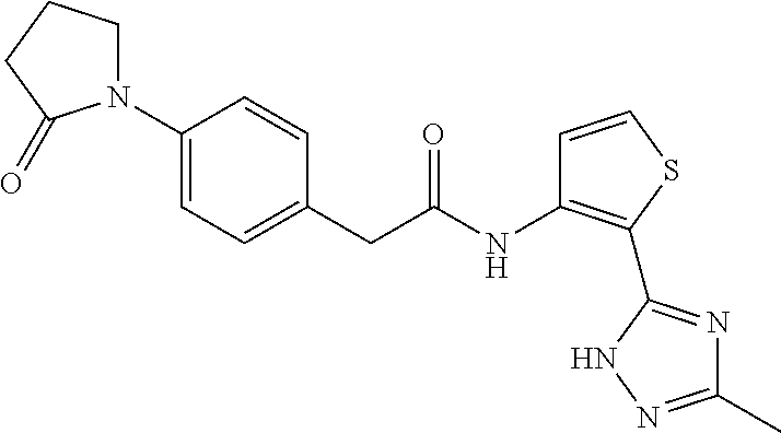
C1=C(N2CCCC2=O)C=CC(CC(=O)NC2=C(C3=NC(C)=NN3)SC=C2)=C1
